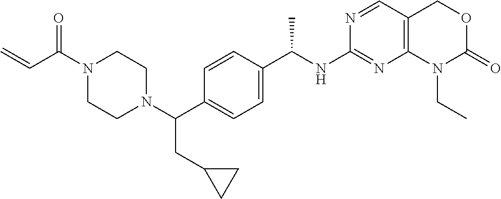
C1(NC(C2=CC=C(C(N3CCN(C(C=C)=O)CC3)CC3CC3)C=C2)C)=NC2=C(C=N1)COC(=O)N2CC
